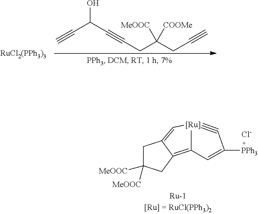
[RuCl2(PPh3)3].OC(C#CCC(CC#C)([COOMe])[MeOOC])C#C.C12=C3C(=C[Ru]1#CC([PPh3])=C2)CC([MeOOC])([MeOOC])C3.[Cl-]
